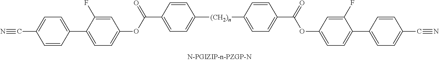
C(C1=CC=C([(CH2)n]C2=CC=C(C(=O)OC3=CC=C(C4=CC=C(C#N)C=C4)C(F)=C3)C=C2)C=C1)(OC1=CC=C(C2=CC=C(C#N)C=C2)C(F)=C1)=O
